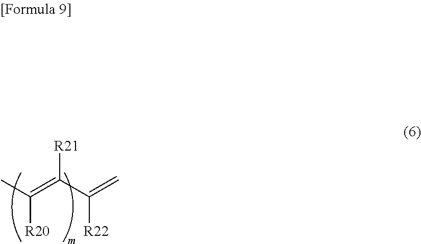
[R21]C(C(=C)[R22])=C(C)[R20]
